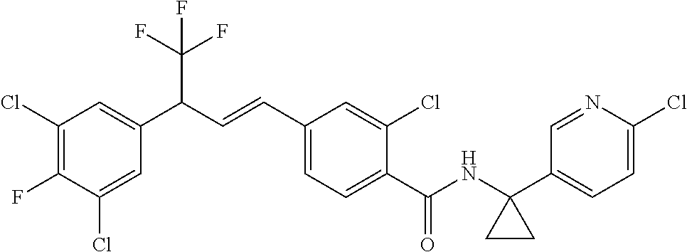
C1(Cl)=C(F)C(Cl)=CC(C(C=CC2=CC=C(C(=O)NC3(C4=CC=C(Cl)N=C4)CC3)C(Cl)=C2)C(F)(F)F)=C1
